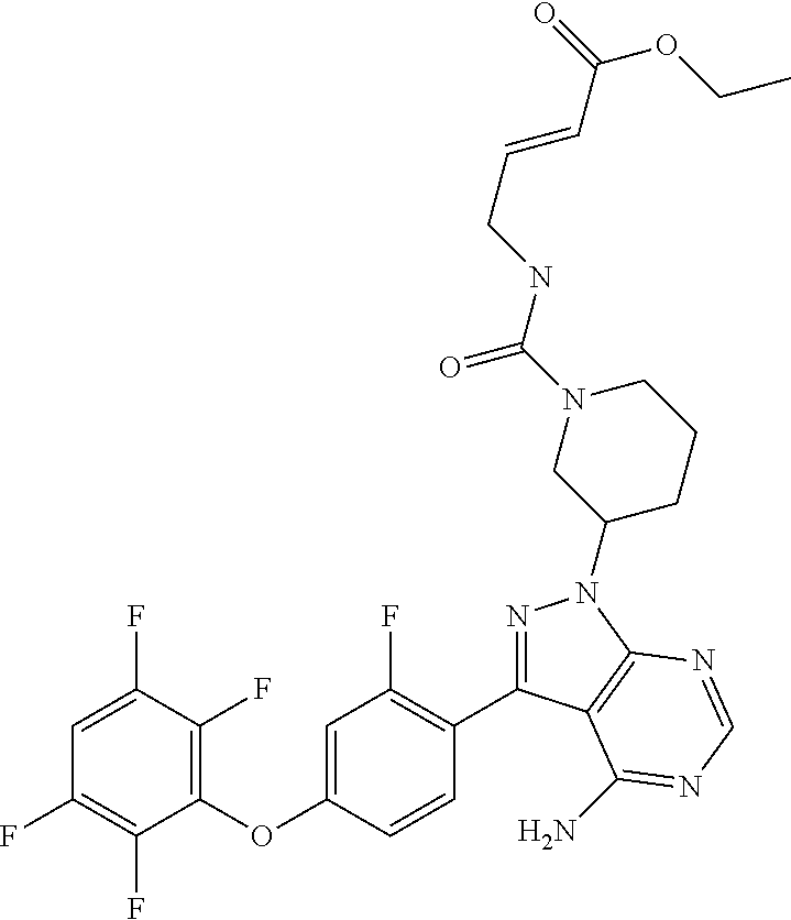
C1(OC2=CC(F)=C(C3=NN(C4CCCN(C(NCC=CC(OCC)=O)=O)C4)C4=C3C(N)=NC=N4)C=C2)=C(F)C(F)=CC(F)=C1F
